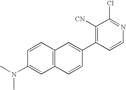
C12=C(C=CC(N(C)C)=C1)C=C(C1=C([CN])C(Cl)=NC=C1)C=C2
